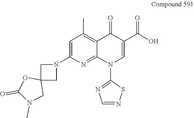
N1(C2=CC(C)=C3C(=N2)N(C2=NC=NS2)C=C(C(O)=O)C3=O)CC2(C1)OC(=O)N(C)C2
